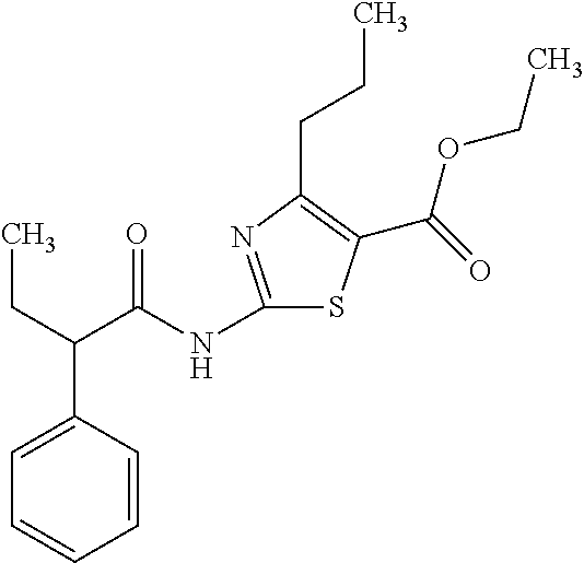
C(C)C(C1=CC=CC=C1)C(=O)NC1=NC(CCC)=C(C(OCC)=O)S1
